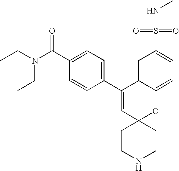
CCN(C(C1=CC=C(C2=CC3(OC4=CC=C(S(=O)(=O)NC)C=C24)CCNCC3)C=C1)=O)CC
